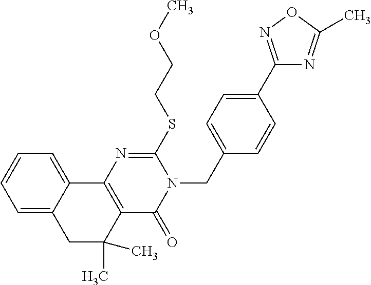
C1C(C)(C)C2=C(C3=CC=CC=C13)N=C(SCCOC)N(CC1=CC=C(C3=NOC(C)=N3)C=C1)C2=O
